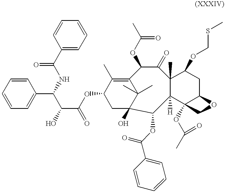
C1C2(O)C(C)(C)C(=C(C)C1OC(C(C(NC(C1=CC=CC=C1)=O)C1=CC=CC=C1)O)=O)C(OC(C)=O)C(=O)C1(C)C([H])(C3(OC(C)=O)C(CC1OCSC)OC3)C2OC(C1=CC=CC=C1)=O
